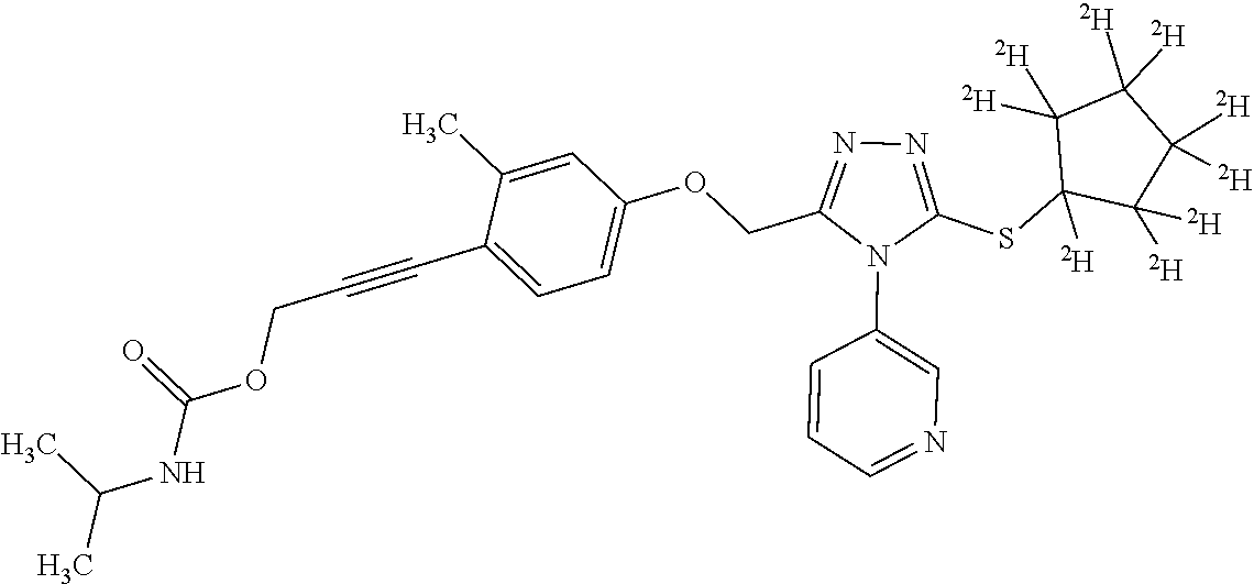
C1=C(C)C(C#CCOC(NC(C)C)=O)=CC=C1OCC1=NN=C(SC2([D])C([D])([D])C([D])([D])C([D])([D])C2([D])[D])N1C1=CN=CC=C1
